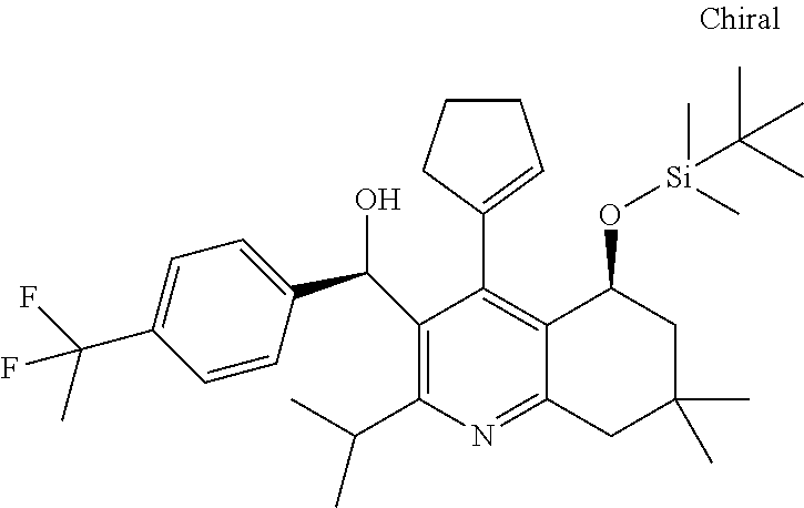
C1(C(C2=CC=C(C(F)(C)F)C=C2)O)=C(C(C)C)N=C2C(=C1C1=CCCC1)C(O[Si](C)(C)C(C)(C)C)CC(C)(C)C2
